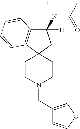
[H].C1CN(CC2=COC=C2)CCC12CC([H])(NC(=O)C)C1=C2C=CC=C1
